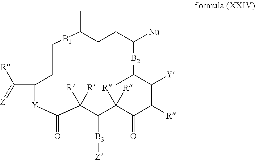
C1CC(C)[B1]CCC(c([Z])[R])[Y]C(=O)C([R])([R])C([B3][Z])C([R])([R])C(=O)C([R])C([Y])C(C)[B2]C1[Nu]
